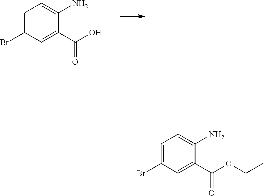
C1=C(Br)C=C(C(O)=O)C(N)=C1.C1=C(Br)C=C(C(OCC)=O)C(N)=C1
